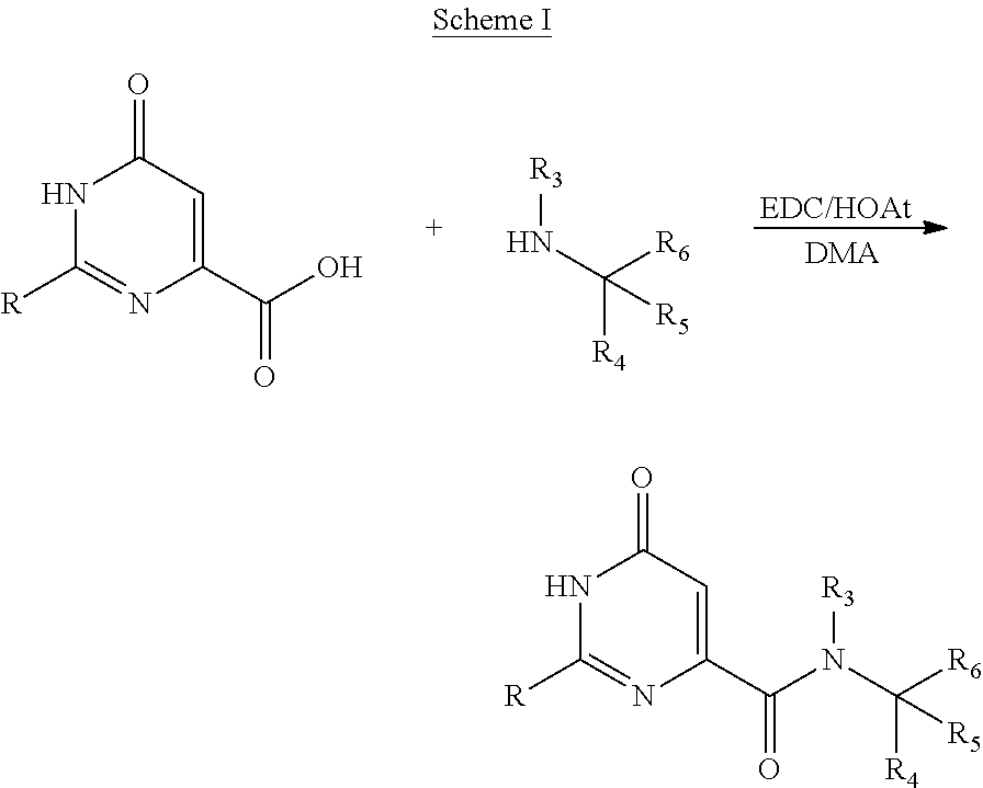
[DMA].C1(C(O)=O)=CC(=O)NC([R])=N1.[R3]NC([R6])([R5])[R4].C1(C(=O)N([R3])C([R6])([R5])[R4])=CC(=O)NC([R])=N1
